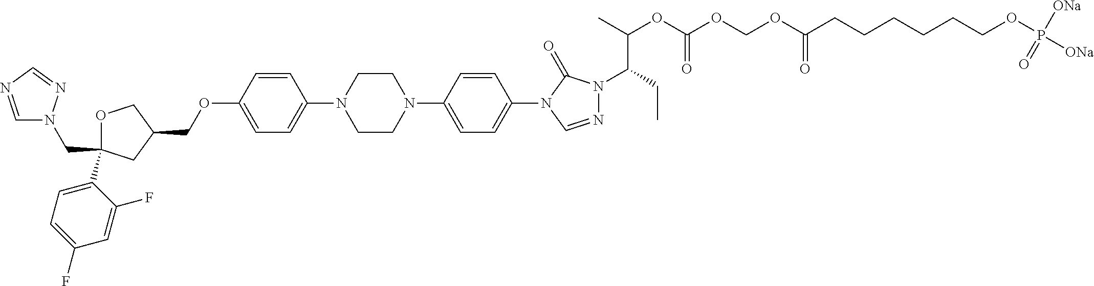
C(C1(C2=CC=C(F)C=C2F)OCC(COC2=CC=C(N3CCN(C4=CC=C(N5C=NN(C(CC)C(OC(OCOC(CCCCCCOP([ONa])([ONa])=O)=O)=O)C)C5=O)C=C4)CC3)C=C2)C1)N1C=NC=N1
